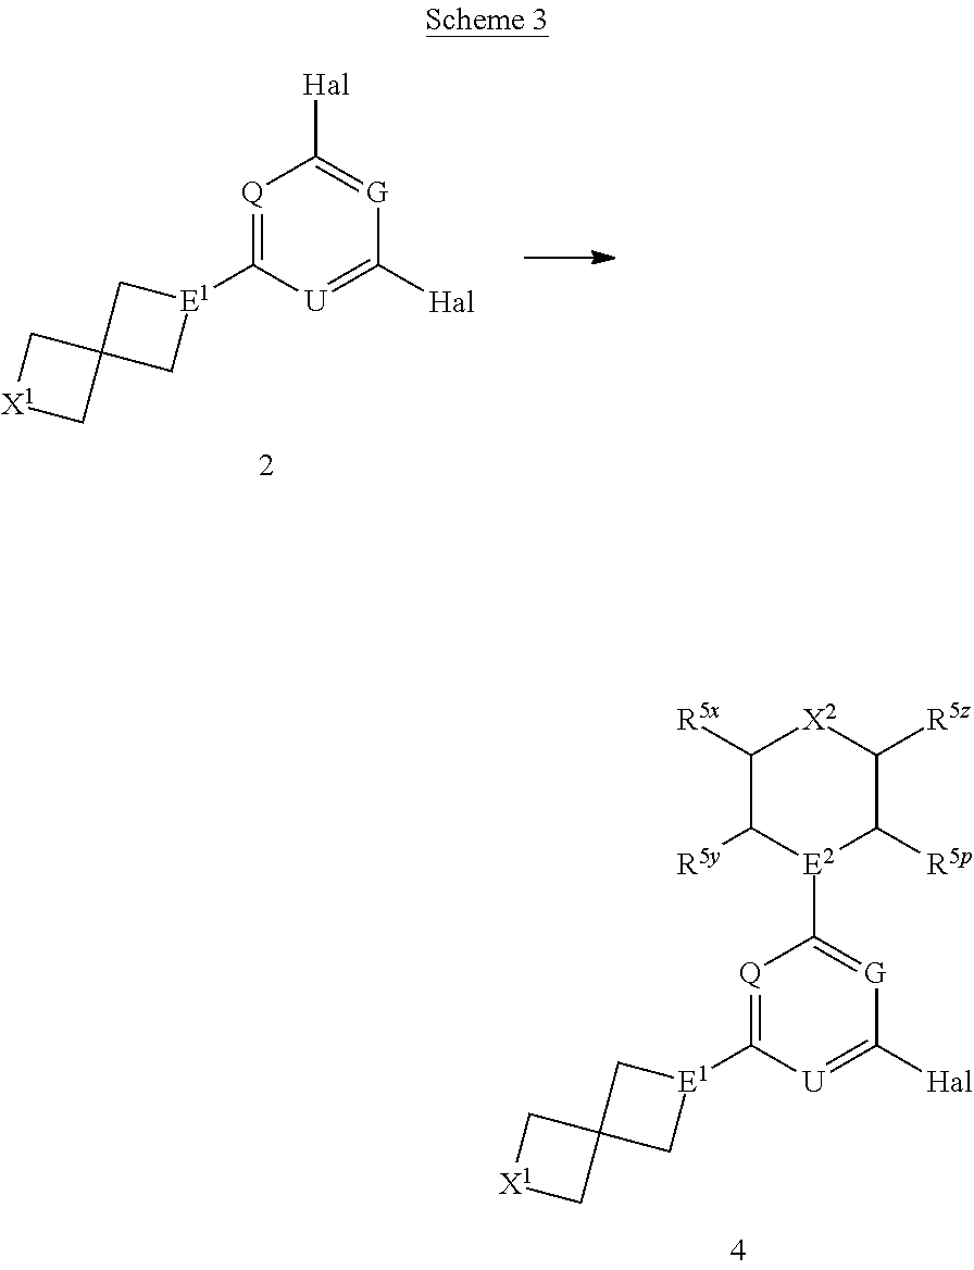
[Q]1=C([E1]2CC3(C2)C[X1]C3)[U]=C([Hal])[G]=C1[E2]1C([R5p])C([R5z])[X2]C([R5x])C1[R5y].[Q]1=C([E1]2CC3(C2)C[X1]C3)[U]=C([Hal])[G]=C1[Hal]
